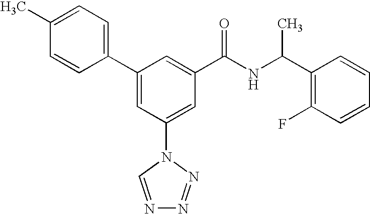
C1(C2=CC(N3C=NN=N3)=CC(C(NC(C3=C(F)C=CC=C3)C)=O)=C2)=CC=C(C)C=C1
